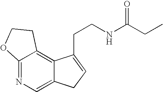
C12=NC=C3C(=C1CCO2)C(CCNC(CC)=O)=CC3
